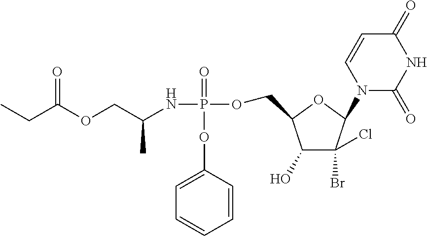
C1=CC(OP(NC(COC(CC)=O)C)(=O)OCC2C(O)C(Br)(Cl)C(N3C(=O)NC(=O)C=C3)O2)=CC=C1
